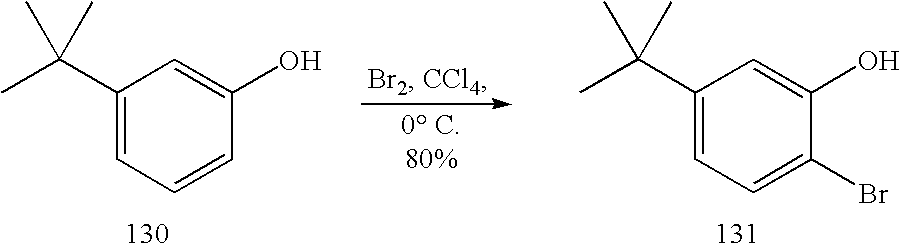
C1(C(C)(C)C)=CC=CC(O)=C1.C1(C(C)(C)C)=CC=C(Br)C(O)=C1
